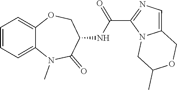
C12=CC=CC=C1OCC(NC(=O)C1=NC=C3N1CC(C)OC3)C(=O)N2C
